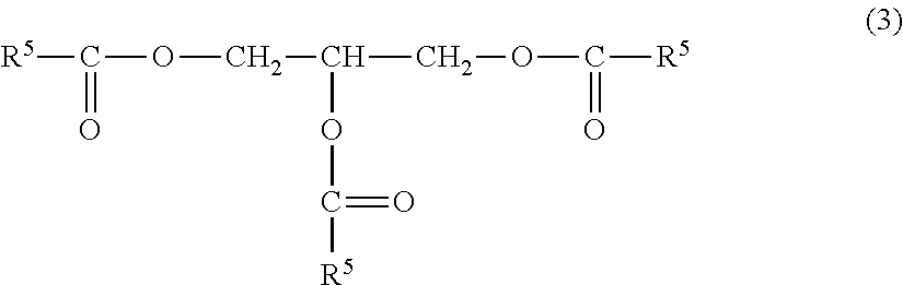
[R5]C(=O)OCC(OC([R5])=O)COC(=O)[R5]
